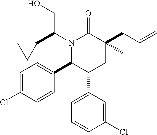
C1=C(Cl)C=CC(C2C(C3=CC=CC(Cl)=C3)CC(CC=C)(C)C(=O)N2C(CO)C2CC2)=C1
